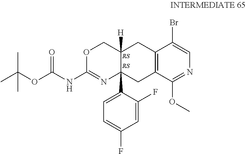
N1=C(OC)C2=C(C(Br)=C1)CC1([H])C(C3=CC=C(F)C=C3F)(C2)N=C(NC(OC(C)(C)C)=O)OC1
